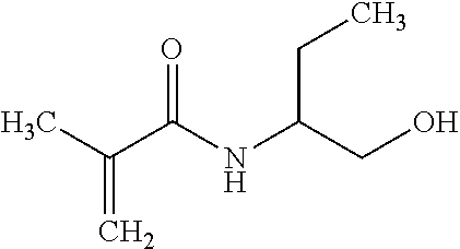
CC(C(NC(CO)CC)=O)=C
